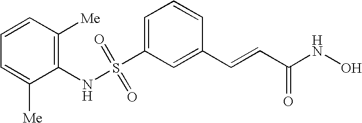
S(C1=CC=CC(C=CC(NO)=O)=C1)(NC1=C([Me])C=CC=C1[Me])(=O)=O
